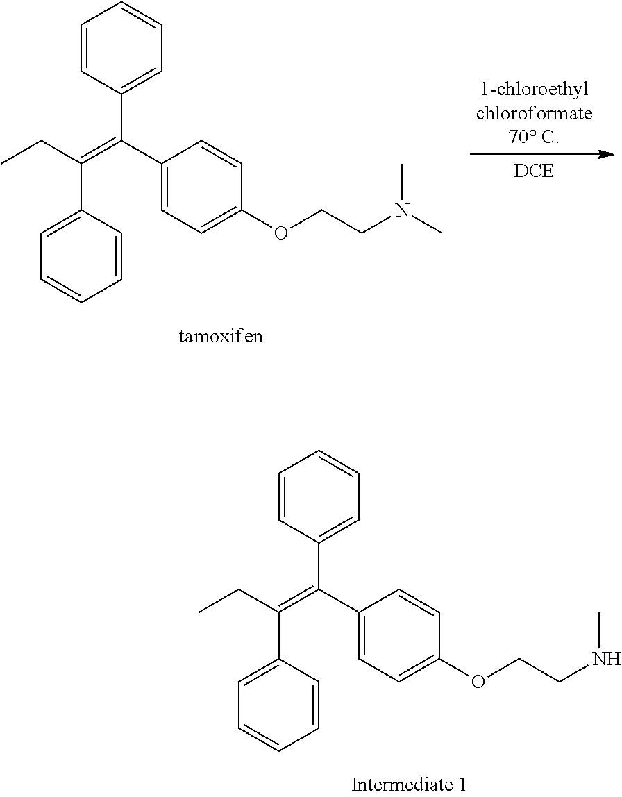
C1=CC(C(C2=CC=C(OCCN(C)C)C=C2)=C(CC)C2=CC=CC=C2)=CC=C1.C1=CC(C(C2=CC=C(OCCNC)C=C2)=C(CC)C2=CC=CC=C2)=CC=C1
